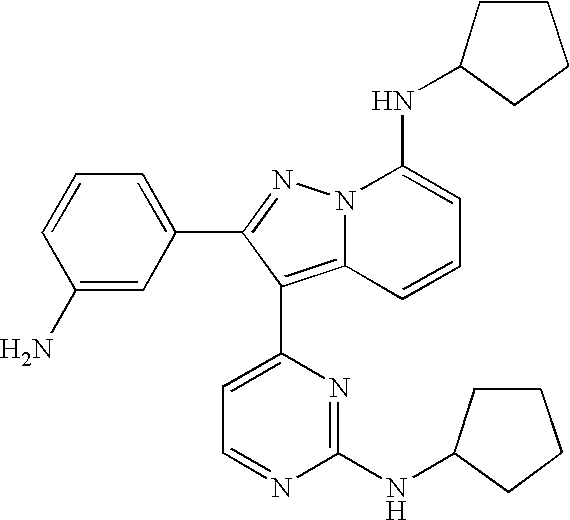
C1(N)=CC(C2=NN3C(=C2C2=CC=NC(NC4CCCC4)=N2)C=CC=C3NC2CCCC2)=CC=C1
